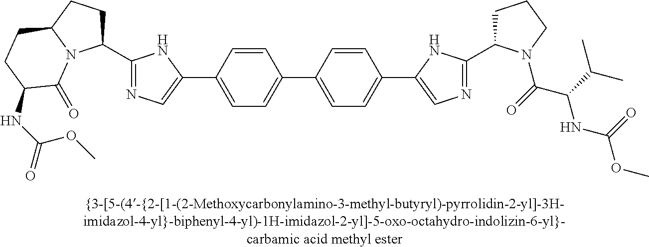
C1(C2=CN=C(C3CCC4N3C(=O)C(NC(=O)OC)CC4)N2)=CC=C(C2=CC=C(C3=CN=C(C4CCCN4C(C(NC(OC)=O)C(C)C)=O)N3)C=C2)C=C1
